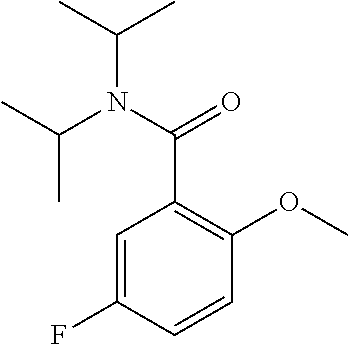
C1=C(F)C=CC(OC)=C1C(N(C(C)C)C(C)C)=O
